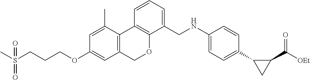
C1=C(C)C2=C(C=C1OCCCS(C)(=O)=O)COC1=C2C=CC=C1CNC1=CC=C(C2CC2C([OEt])=O)C=C1
